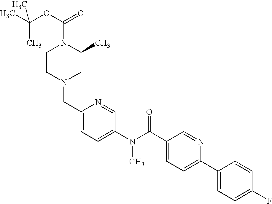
CC(OC(=O)N1CCN(CC2=CC=C(N(C(C3=CC=C(C4=CC=C(F)C=C4)N=C3)=O)C)C=N2)CC1C)(C)C
